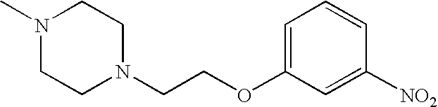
C1=C(OCCN2CCN(C)CC2)C=C([NO2])C=C1
